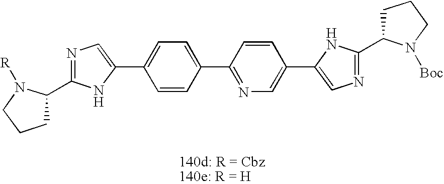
C1C(C2=NC=C(C3=CC=C(C4=NC=C(C5=CN=C(C6CCCN6[Boc])N5)C=C4)C=C3)N2)N([R])CC1
